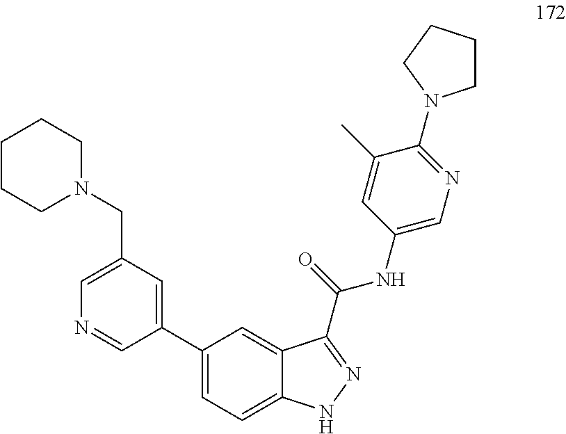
C1(C2=CC(CN3CCCCC3)=CN=C2)=CC=C2C(=C1)C(C(NC1=CN=C(N3CCCC3)C(C)=C1)=O)=NN2
